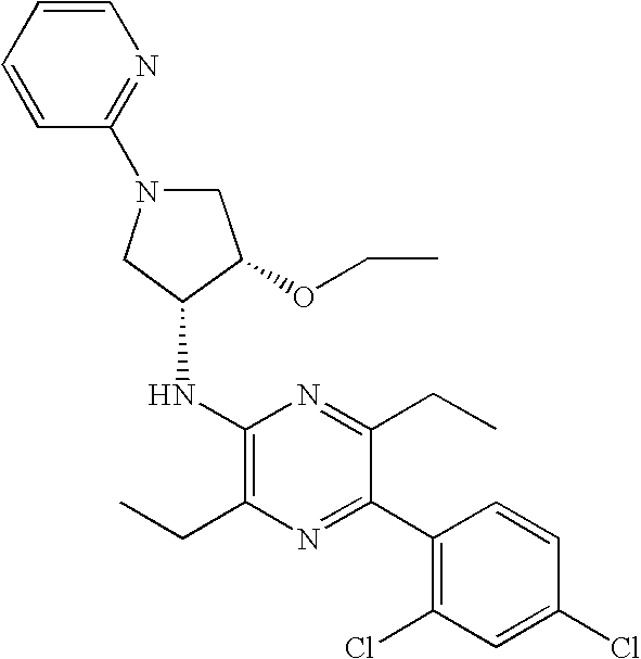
C1N(C2=NC=CC=C2)CC(NC2=C(CC)N=C(C3=C(Cl)C=C(Cl)C=C3)C(CC)=N2)C1OCC
